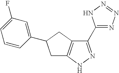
C1(C2=NN=NN2)=NNC2=C1CC(C1=CC(F)=CC=C1)C2
